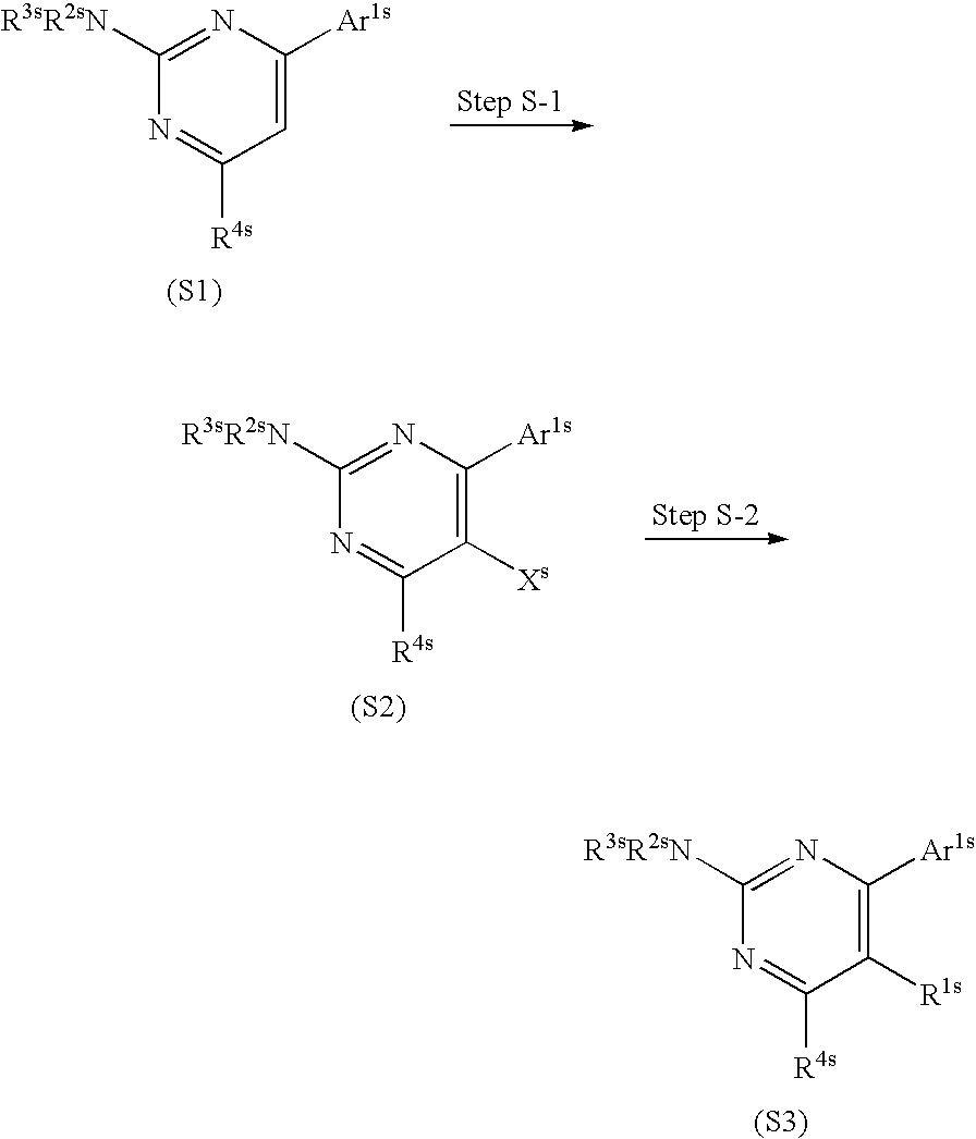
C1=C([Ar1s])N=C([R3sR2sN])N=C1[R4s].[(S1)].C1([R1s])=C([Ar1s])N=C([R3sR2sN])N=C1[R4s].[(S3)].C1([Xs])=C([Ar1s])N=C([R3sR2sN])N=C1[R4s].[(S2)]
